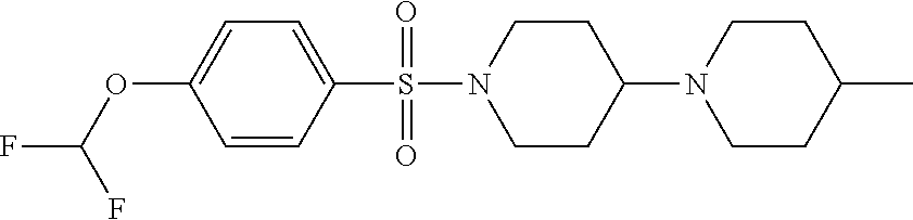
C1=C(OC(F)F)C=CC(S(N2CCC(N3CCC(C)CC3)CC2)(=O)=O)=C1
